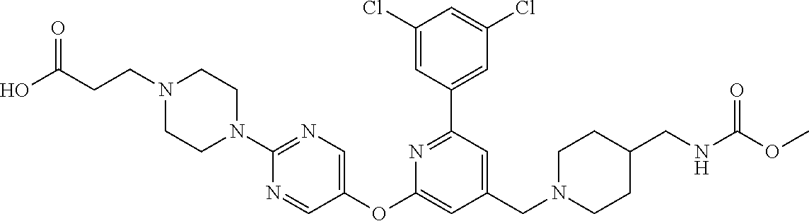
C1(Cl)=CC(C2=NC(OC3=CN=C(N4CCN(CCC(O)=O)CC4)N=C3)=CC(CN3CCC(CNC(OC)=O)CC3)=C2)=CC(Cl)=C1
